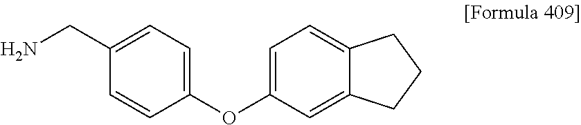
C1(CN)=CC=C(OC2=CC=C3C(=C2)CCC3)C=C1
